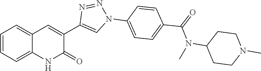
C1=CC=C2C(=C1)NC(=O)C(C1=CN(C3=CC=C(C(=O)N(C4CCN(C)CC4)C)C=C3)N=N1)=C2
